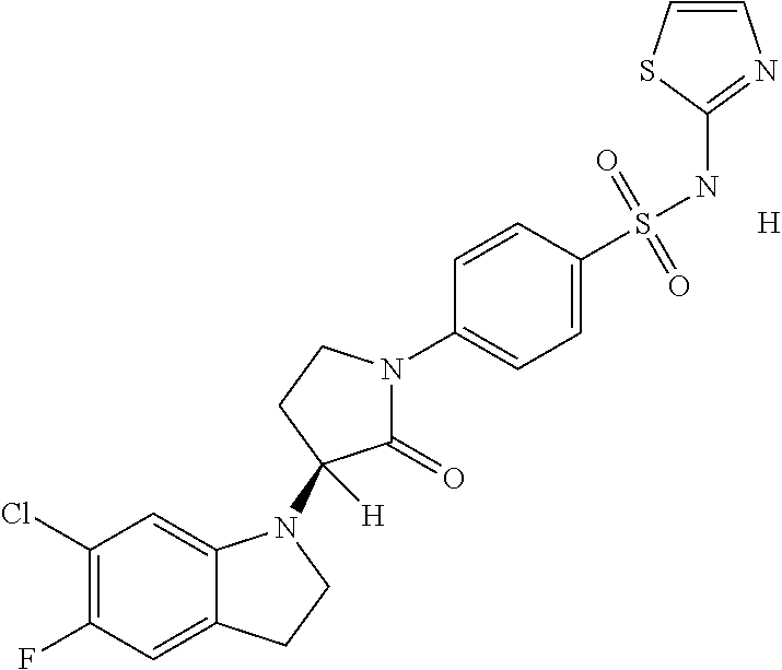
C1(Cl)=C(F)C=C2C(=C1)N(C1([H])C(=O)N(C3=CC=C(S(NC4=NC=CS4)(=O)=O)C=C3)CC1)CC2.[H]
